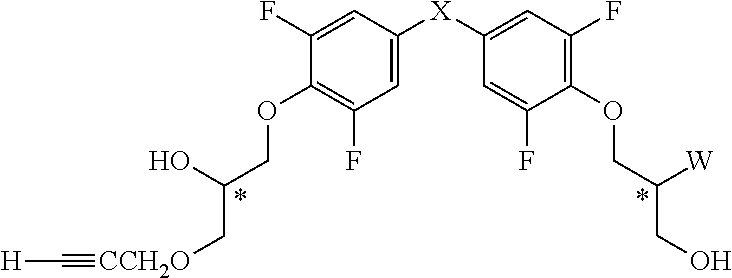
C1(OCC(O)C[CCH2O]#C[H])=C(F)C=C([X]C2=CC(F)=C(OCC([W])CO)C(F)=C2)C=C1F
